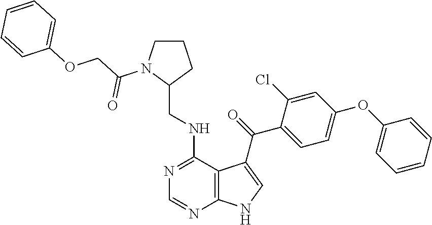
C1=CC=CC(OC2=CC=C(C(=O)C3=CNC4=C3C(NCC3CCCN3C(COC3=CC=CC=C3)=O)=NC=N4)C(Cl)=C2)=C1
